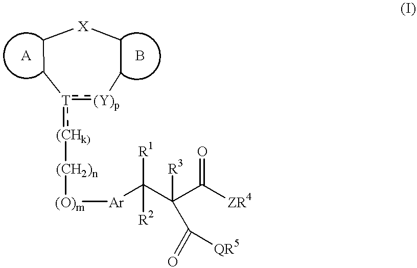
[(O)m]([Ar]C(C(C([ZR4])=O)(C(=O)[QR5])[R3])([R1])[R2])[(CH2)n][(CHk)]:[T]1:[(Y)p]CC[X]CC1
